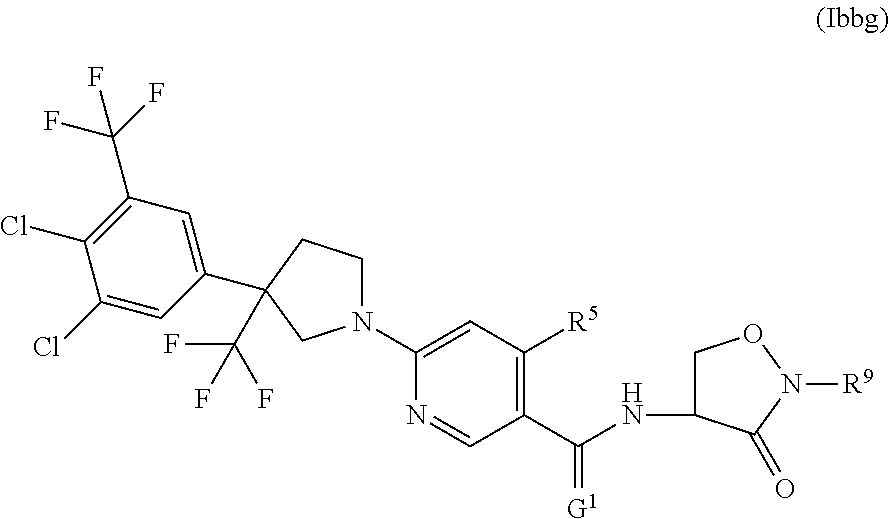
N1(C2=CC([R5])=C(C(NC3CON([R9])C3=O)=[G1])C=N2)CCC(C2=CC(C(F)(F)F)=C(Cl)C(Cl)=C2)(C(F)(F)F)C1
